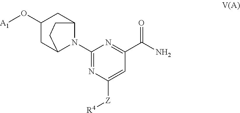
C1(N2C3CC(O[A1])CC2CC3)=NC([Z][R4])=CC(C(N)=O)=N1
